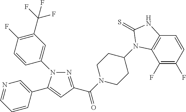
N1(C2=CC(C(F)(F)F)=C(F)C=C2)N=C(C(N2CCC(N3C4=C(C=CC(F)=C4F)NC3=S)CC2)=O)C=C1C1=CN=CC=C1
